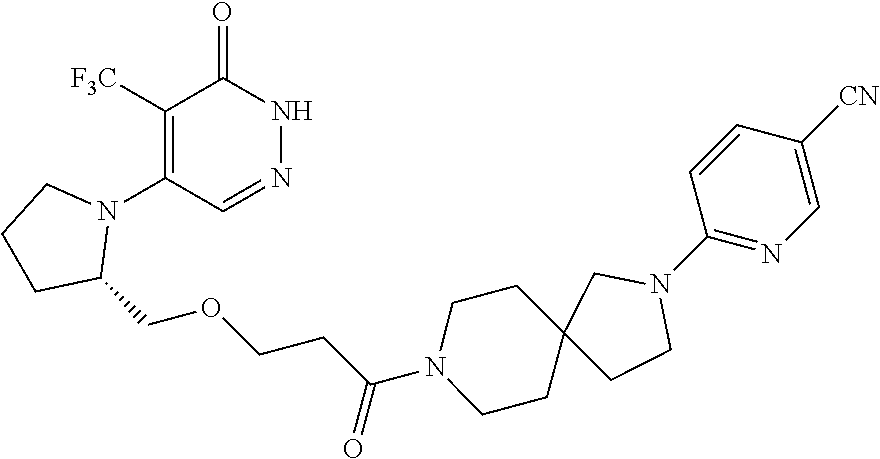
C1([F3C])=C(N2CCCC2COCCC(N2CCC3(CC2)CCN(C2=NC=C([CN])C=C2)C3)=O)C=NNC1=O
